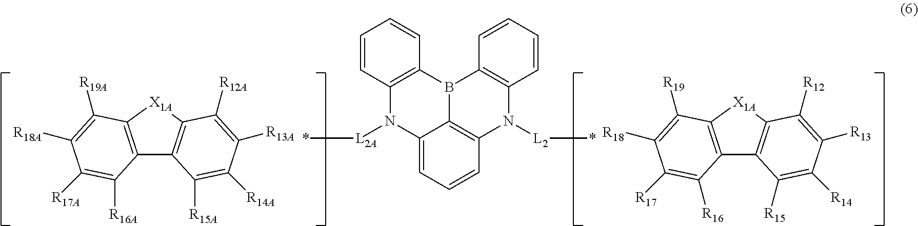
C12=C([X1A]C3=C1C([R15A])=C([R14A])C([R13A])=C3[R12A])C([R19A])=C([R18A])C([R17A])=C2[R16A].C12=C(B3C4=C(N([L2]*)C5=C3C=CC=C5)C=CC=C4N1[L2A]*)C=CC=C2.C12=C([X1A]C3=C1C([R15])=C([R14])C([R13])=C3[R12])C([R19])=C([R18])C([R17])=C2[R16]
